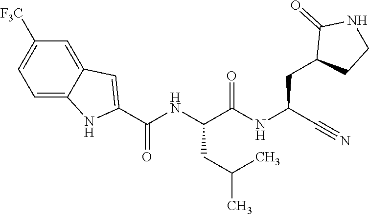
O=C(NC(C#N)CC1CCNC1=O)C(NC(C1=CC2=CC([F3C])=CC=C2N1)=O)CC(C)C
